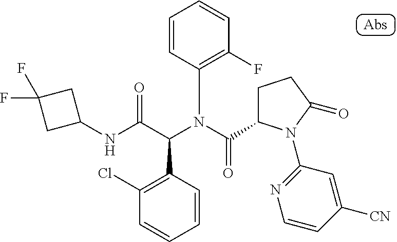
C1(NC(C(N(C(=O)C2CCC(=O)N2C2=NC=CC([CN])=C2)C2=C(F)C=CC=C2)C2=C(Cl)C=CC=C2)=O)CC(F)(F)C1
